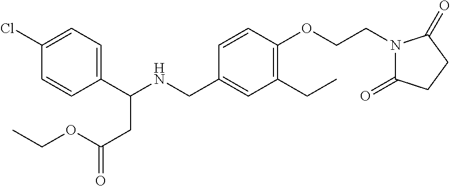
C1(C(NCC2=CC(CC)=C(OCCN3C(=O)CCC3=O)C=C2)CC(=O)OCC)=CC=C(Cl)C=C1
